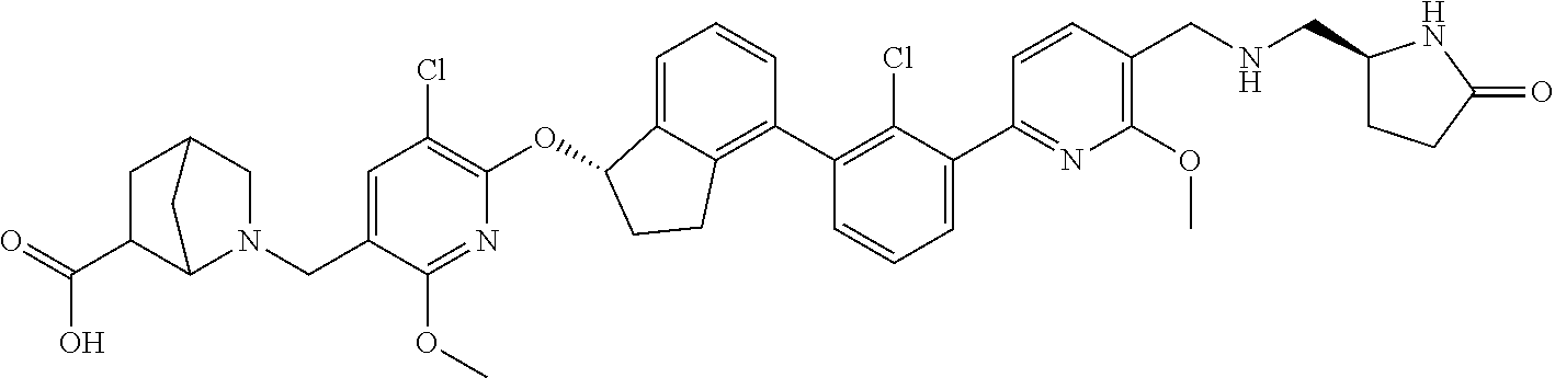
O(C1C2=CC=CC(C3=C(Cl)C(C4=NC(OC)=C(CNCC5CCC(=O)N5)C=C4)=CC=C3)=C2CC1)C1=C(Cl)C=C(CN2CC3CC(C(=O)O)C2C3)C(OC)=N1
